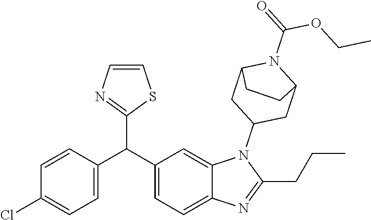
C1(C(C2=CC=C3C(=C2)N(C2CC4N(C(=O)OCC)C(C2)CC4)C(CCC)=N3)C2=NC=CS2)=CC=C(Cl)C=C1
